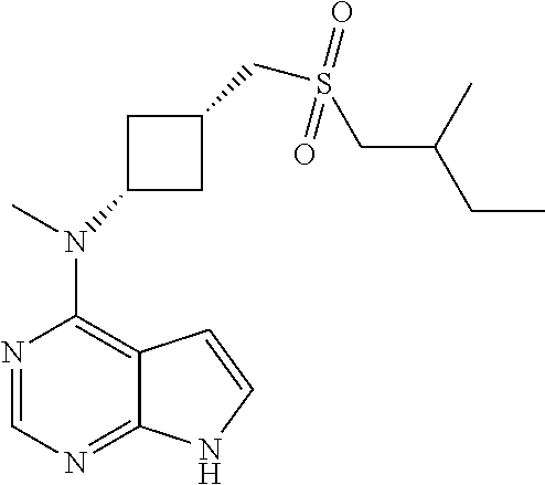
N1=CN=C2C(=C1N(C)C1CC(CS(CC(CC)C)(=O)=O)C1)C=CN2
